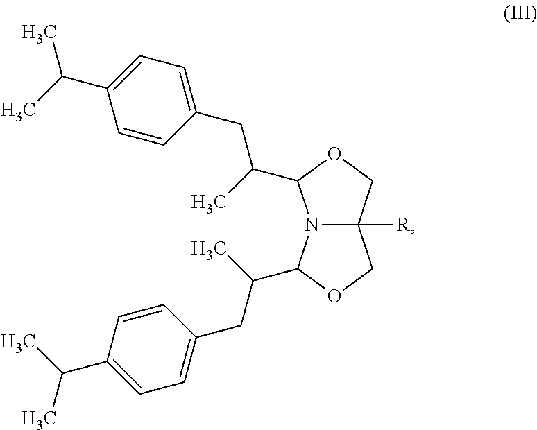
N12C([R])(COC1C(C)CC1=CC=C(C(C)C)C=C1)COC2C(C)CC1=CC=C(C(C)C)C=C1
